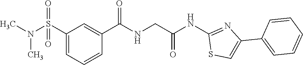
C1(S(N(C)C)(=O)=O)=CC=CC(C(=O)NCC(NC2=NC(C3=CC=CC=C3)=CS2)=O)=C1
